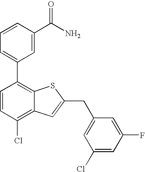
C1=CC(C(N)=O)=CC(C2=C3C(=C(Cl)C=C2)C=C(CC2=CC(Cl)=CC(F)=C2)S3)=C1
